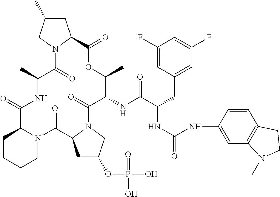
C1CCCN2C1C(=O)NC(C)C(=O)N1C(CC(C)C1)C(=O)OC(C)C(NC(C(CC1=CC(F)=CC(F)=C1)NC(=O)NC1=CC3=C(C=C1)CCN3C)=O)C(=O)N1C(C2=O)CC(OP(O)(=O)O)C1
